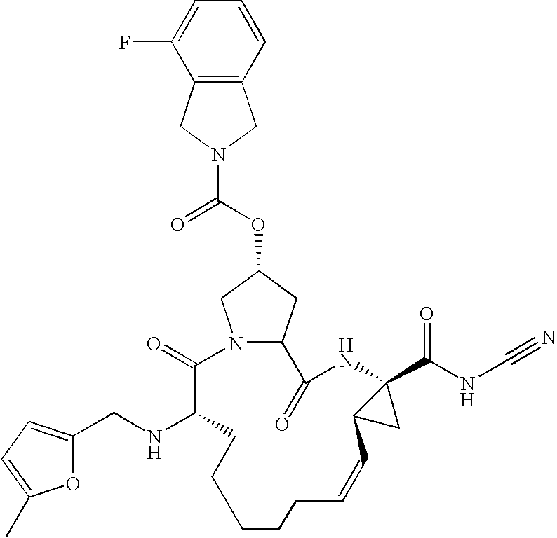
N12C(CC(OC(=O)N3CC4=C(C3)C(F)=CC=C4)C1)C(=O)NC1(C(NC#N)=O)C(C1)C=CCCCCCC(NCC1=CC=C(C)O1)C2=O
